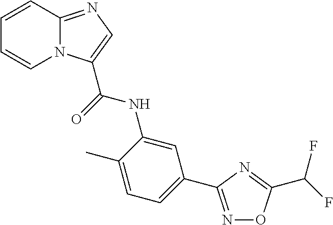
C12=NC=C(C(NC3=CC(C4=NOC(C(F)F)=N4)=CC=C3C)=O)N1C=CC=C2
